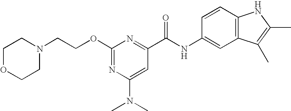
C1(OCCN2CCOCC2)=NC(N(C)C)=CC(C(NC2=CC3=C(C=C2)NC(C)=C3C)=O)=N1
